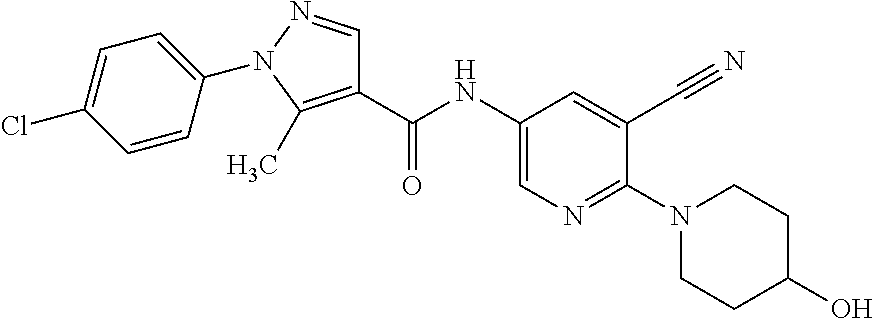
C1(C(NC2=CN=C(N3CCC(O)CC3)C(C#N)=C2)=O)=C(C)N(C2=CC=C(Cl)C=C2)N=C1
